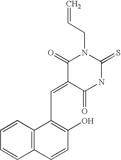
O=C1C(=CC2=C(O)C=CC3=C2C=CC=C3)C(=O)N(CC=C)C(=S)N1
